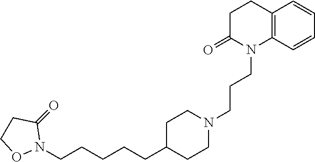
C12=C(C=CC=C1)N(CCCN1CCC(CCCCCN3C(=O)CCO3)CC1)C(=O)CC2
